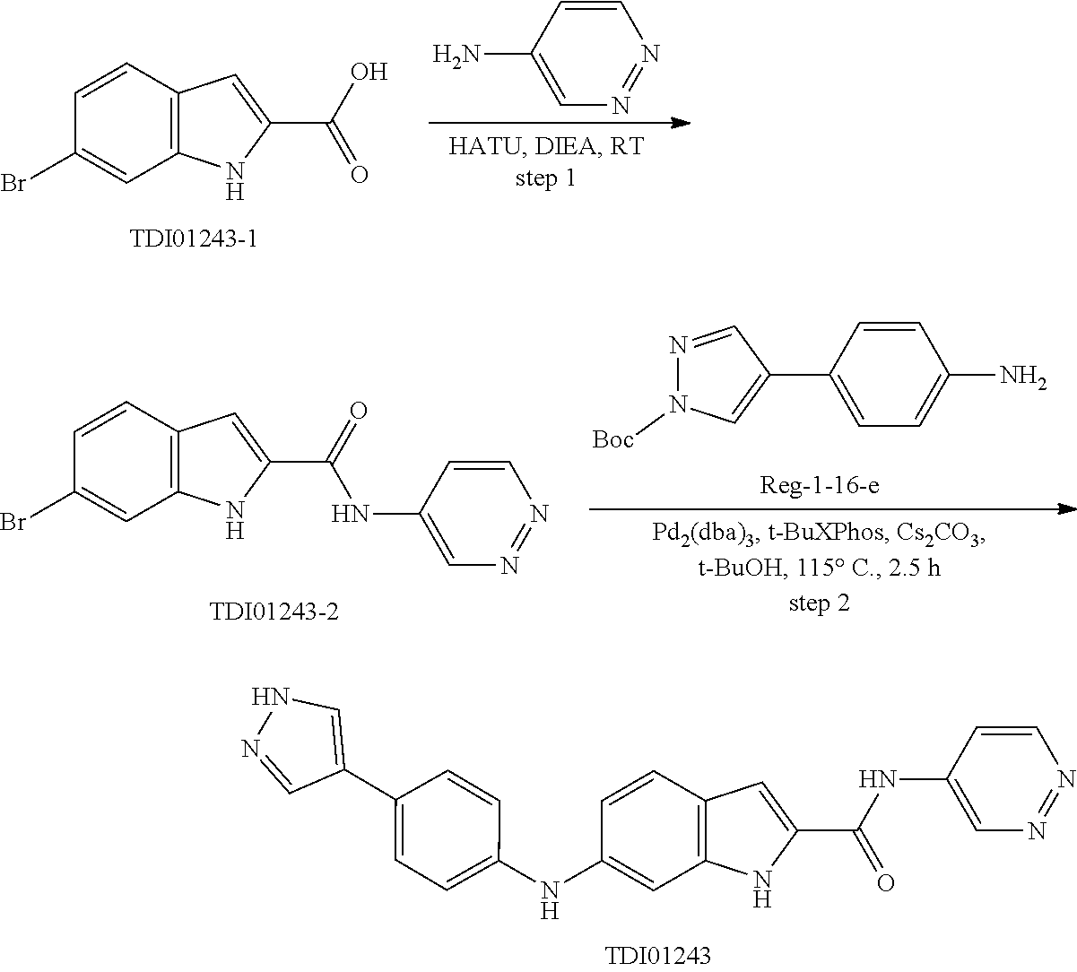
C1=CC(N)=CN=N1.C12=C(C=CC(Br)=C1)C=C(C(O)=O)N2.C1=CC(C2=CN([Boc])N=C2)=CC=C1N.C12=C(C=CC(Br)=C1)C=C(C(NC1=CN=NC=C1)=O)N2.C12=C(C=CC(NC3=CC=C(C4=CNN=C4)C=C3)=C1)C=C(C(NC1=CN=NC=C1)=O)N2
